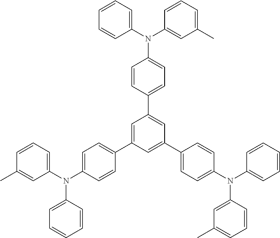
C1=CC(C2=CC(C3=CC=C(N(C4=CC=CC=C4)C4=CC(C)=CC=C4)C=C3)=CC(C3=CC=C(N(C4=CC=CC(C)=C4)C4=CC=CC=C4)C=C3)=C2)=CC=C1N(C1=CC=CC=C1)C1=CC(C)=CC=C1
